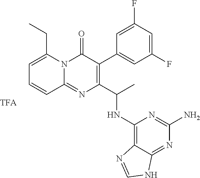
C1(F)=CC(F)=CC(C2=C(C(C)NC3=C4C(=NC(N)=N3)NC=N4)N=C3N(C2=O)C(CC)=CC=C3)=C1
